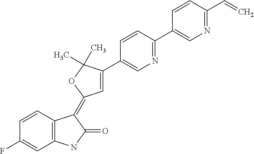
C1=CC(F)=CC2=C1C(=C1C=C(C3=CN=C(C4=CN=C(C=C)C=C4)C=C3)C(C)(C)O1)C(=O)N2
